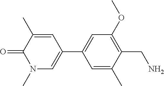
C1(C)=CC(C2=CC(OC)=C(CN)C(C)=C2)=CN(C)C1=O
